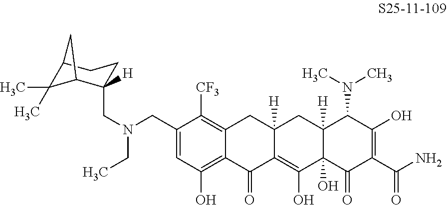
C1=C(CN(CC2([H])C3C(C)(C)C(CC2)C3)CC)C([CF3])=C2C(=C1O)C(=O)C1=C(O)C3(O)C([H])(CC1([H])C2)C(N(C)C)C(O)=C(C(N)=O)C3=O
